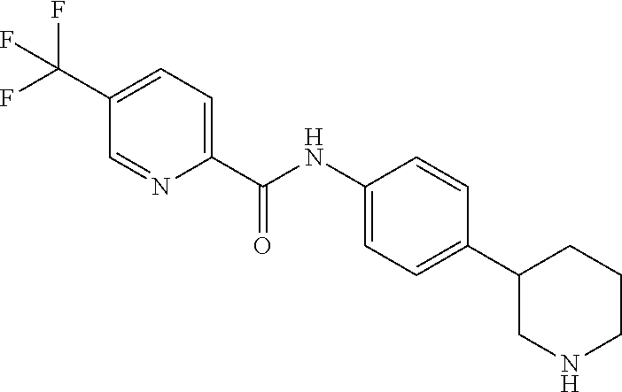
C1(C(NC2=CC=C(C3CNCCC3)C=C2)=O)=CC=C(C(F)(F)F)C=N1
